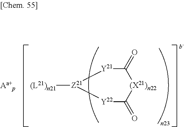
[Y22]1C(=O)[(X21)n22]C(=O)[Y21][Z21]1[(L21)n21]
